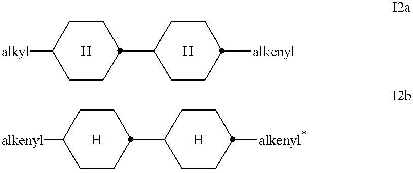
[alkyl]C1CCC(C2CCC([alkenyl])CC2)CC1.[alkenyl]C1CCC(C2CCC([alkenyl*])CC2)CC1
